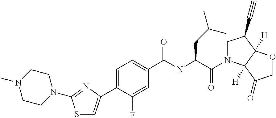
S1C=C(C2=CC=C(C(NC(C(=O)N3CC(C#C)C4([H])C3([H])C(=O)CO4)CC(C)C)=O)C=C2F)N=C1N1CCN(C)CC1
